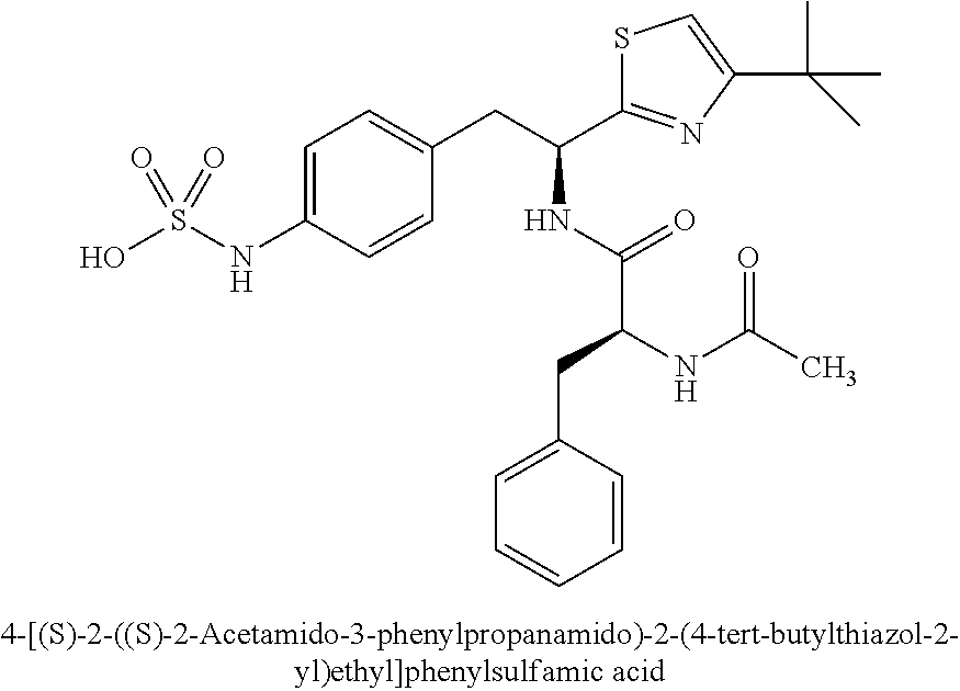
OS(NC1=CC=C(CC(C2=NC(C(C)(C)C)=CS2)NC(C(NC(C)=O)CC2=CC=CC=C2)=O)C=C1)(=O)=O
